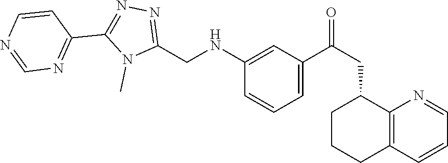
C(C(C1=CC=CC(NCC2=NN=C(C3=NC=NC=C3)N2C)=C1)=O)C1CCCC2=C1N=CC=C2
